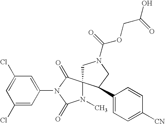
C1N(C(OCC(O)=O)=O)CC(C2=CC=C([CN])C=C2)C12N(C)C(=O)N(C1=CC(Cl)=CC(Cl)=C1)C2=O
